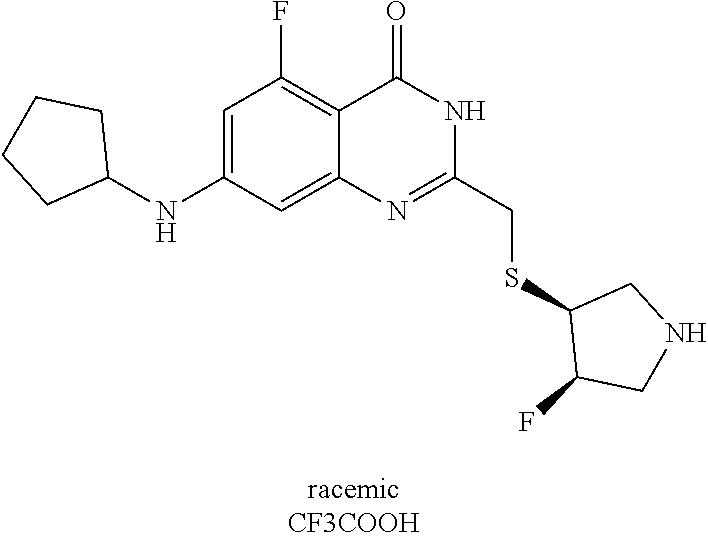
C1(CSC2C(F)CNC2)=NC2=CC(NC3CCCC3)=CC(F)=C2C(=O)N1
